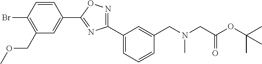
C1(COC)=C(Br)C=CC(C2=NC(C3=CC=CC(CN(CC(=O)OC(C)(C)C)C)=C3)=NO2)=C1
